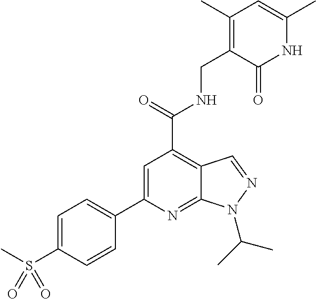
C1=C(S(C)(=O)=O)C=CC(C2=CC(C(=O)NCC3=C(C)C=C(C)NC3=O)=C3C(=N2)N(C(C)C)N=C3)=C1
